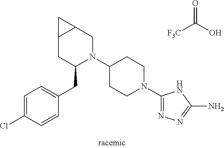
[F3C]C(O)=O.C1=C(Cl)C=CC(CC2N(C3CCN(C4=NN=C(N)N4)CC3)CC3C(C2)C3)=C1
